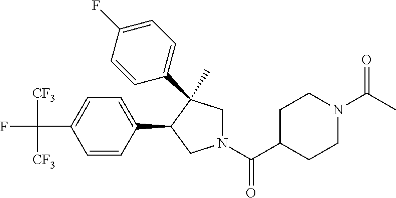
C(C1=CC=C(C2CN(C(C3CCN(C(=O)C)CC3)=O)CC2(C)C2=CC=C(F)C=C2)C=C1)(F)([CF3])[CF3]
